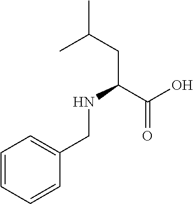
C(CC(C(O)=O)NCC1=CC=CC=C1)(C)C
